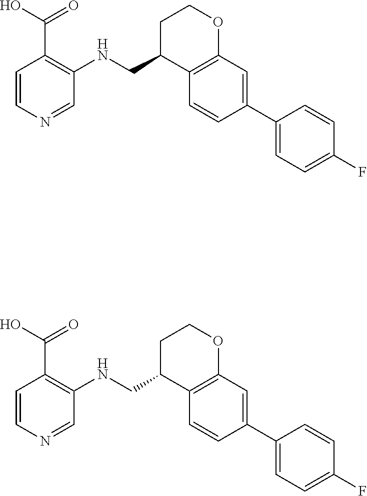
C1=CC(C2=CC3=C(C=C2)C(CNC2=C(C(O)=O)C=CN=C2)CCO3)=CC=C1F.C1=CC(C2=CC3=C(C=C2)C(CNC2=C(C(O)=O)C=CN=C2)CCO3)=CC=C1F
